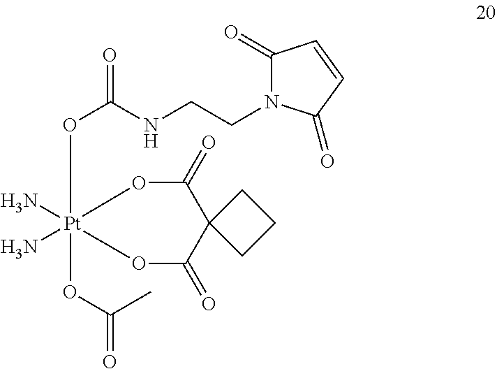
O(C(NCCN1C(=O)C=CC1=O)=O)[Pt]1(N)(N)(OC(=O)C)OC(=O)C2(C(=O)O1)CCC2
